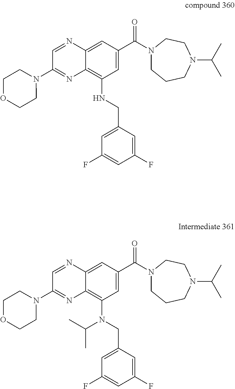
C1=NC2=CC(C(=O)N3CCCN(C(C)C)CC3)=CC(NCC3=CC(F)=CC(F)=C3)=C2N=C1N1CCOCC1.C1=NC2=CC(C(=O)N3CCCN(C(C)C)CC3)=CC(N(CC3=CC(F)=CC(F)=C3)C(C)C)=C2N=C1N1CCOCC1
